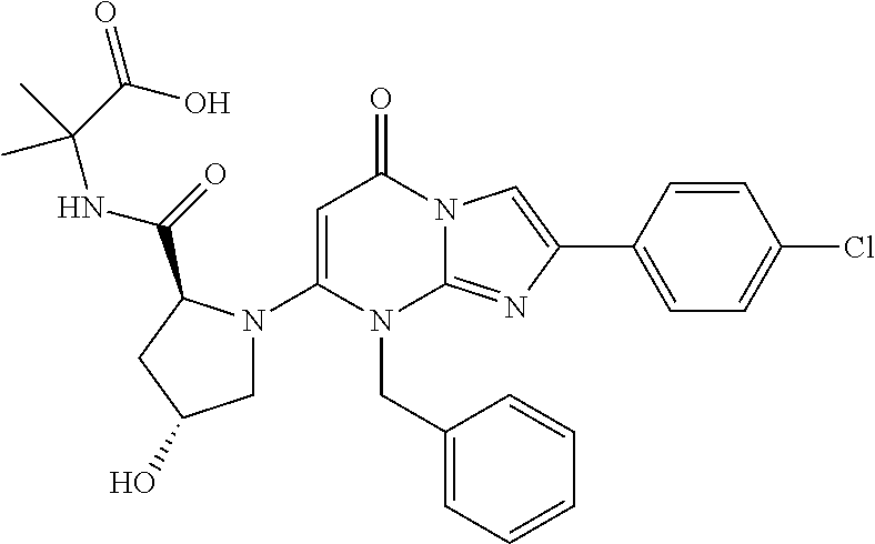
C1(N2CC(O)CC2C(=O)NC(C(O)=O)(C)C)=CC(=O)N2C(=NC(C3=CC=C(Cl)C=C3)=C2)N1CC1=CC=CC=C1
